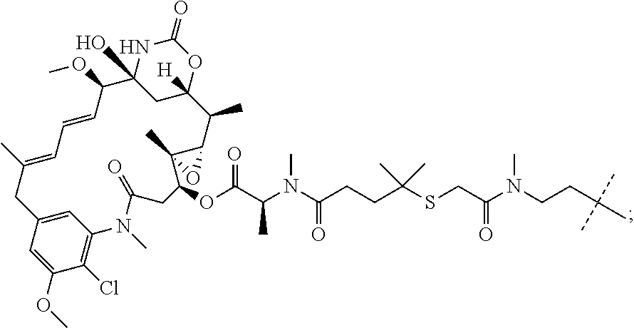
C1=C2C=C(OC)C(Cl)=C1N(C)C(=O)CC(OC(=O)C(C)N(C)C(=O)CCC(C)(C)SCC(=O)N(CCC(C)(C)C)C)C1(C)C(C(C)C3([H])CC(O)(C(OC)C=CC=C(C)C2)NC(=O)O3)O1
